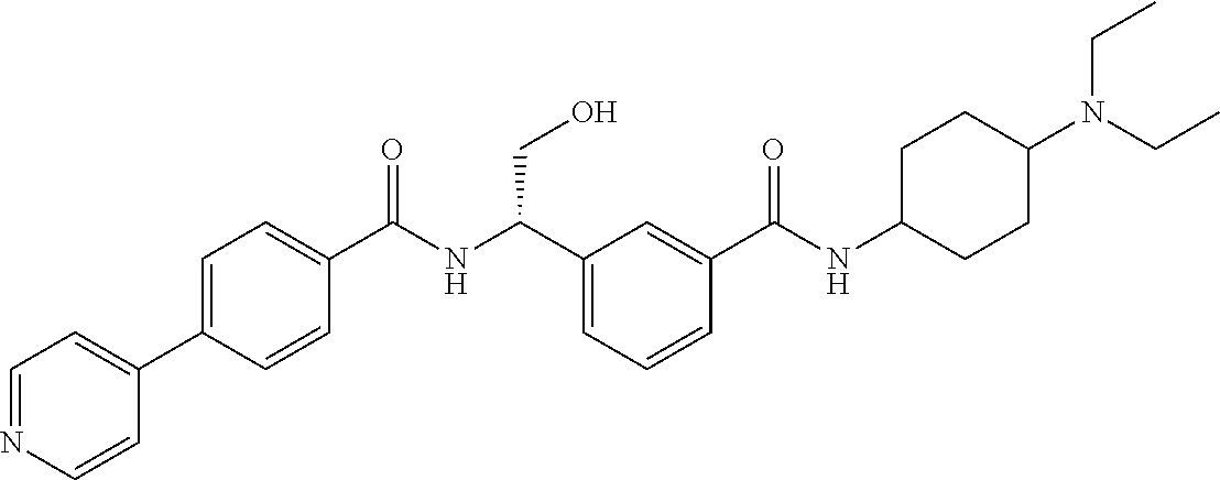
C1(C2=CC=C(C(NC(C3=CC=CC(C(NC4CCC(N(CC)CC)CC4)=O)=C3)CO)=O)C=C2)=CC=NC=C1
